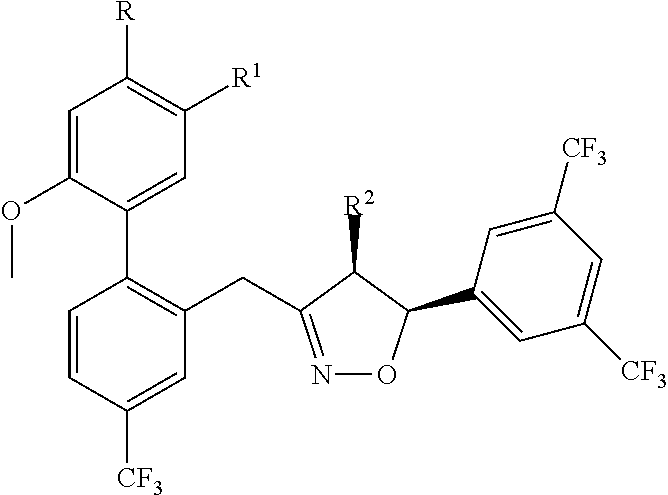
C1=C(OC)C(C2=C(CC3=NOC(C4=CC([CF3])=CC([CF3])=C4)C3[R2])C=C([CF3])C=C2)=CC([R1])=C1[R]
